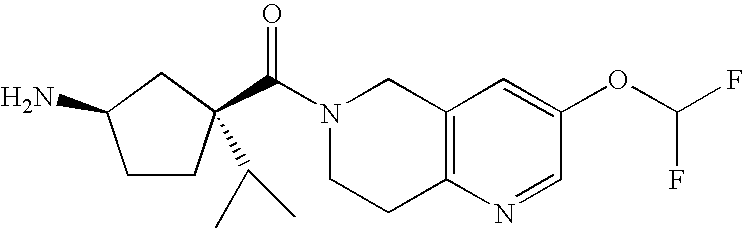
N1(C(=O)C2(C(C)C)CCC(N)C2)CCC2=C(C1)C=C(OC(F)F)C=N2
